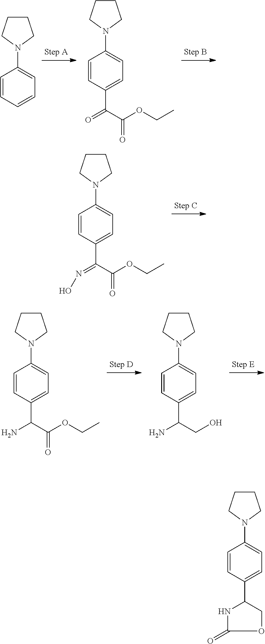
C1=CC=CC=C1N1CCCC1.C1=CC(C(=O)C(OCC)=O)=CC=C1N1CCCC1.C1=CC(C(=NO)C(OCC)=O)=CC=C1N1CCCC1.C1=CC(C(N)C(OCC)=O)=CC=C1N1CCCC1.C1=CC(C(N)CO)=CC=C1N1CCCC1.C1=CC(C2NC(=O)OC2)=CC=C1N1CCCC1
